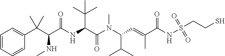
C1=CC=CC(C(C(C(NC(C(N(C(C=C(C)C(NS(CCS)(=O)=O)=O)C(C)C)C)=O)C(C)(C)C)=O)NC)(C)C)=C1
